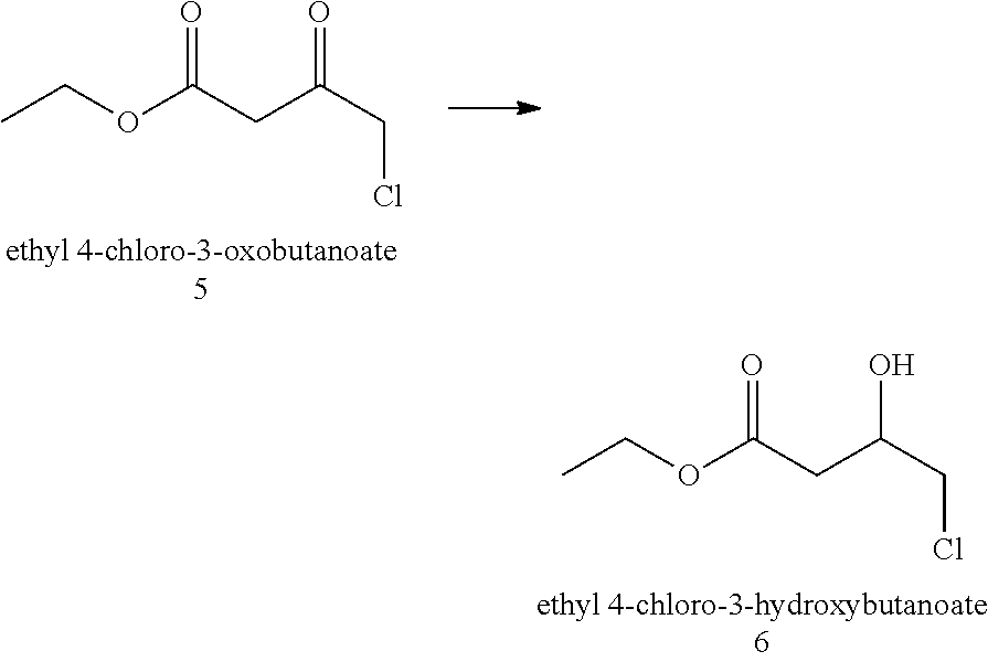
O(C(CC(CCl)O)=O)CC.O(C(CC(CCl)=O)=O)CC
